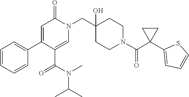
N1(CC2(O)CCN(C(=O)C3(C4=CC=CS4)CC3)CC2)C(=O)C=C(C2=CC=CC=C2)C(C(N(C)C(C)C)=O)=C1
